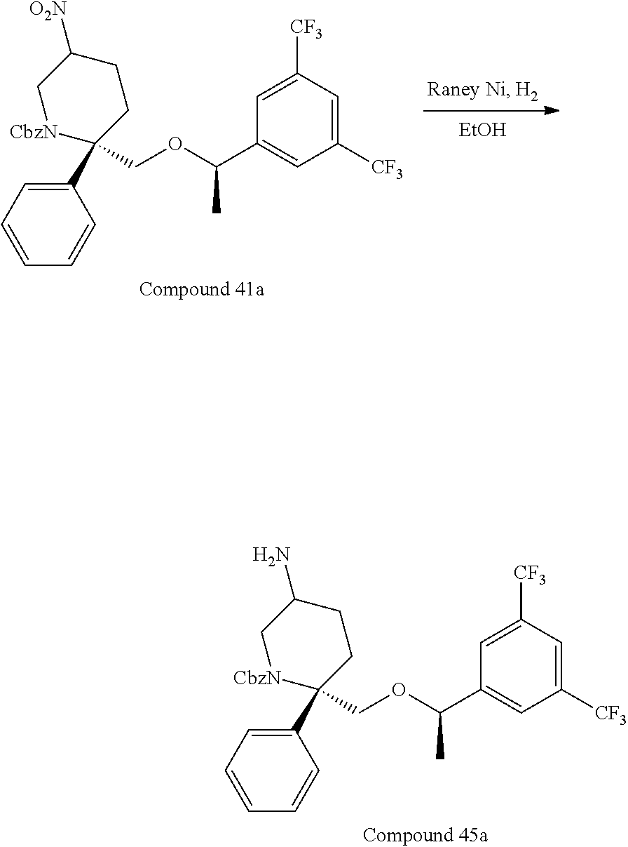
C1([CF3])=CC(C(OCC2(C3=CC=CC=C3)[CbzN]CC(N)CC2)C)=CC([CF3])=C1.[EtOH].C1([CF3])=CC(C(OCC2(C3=CC=CC=C3)[CbzN]CC([O2N])CC2)C)=CC([CF3])=C1
